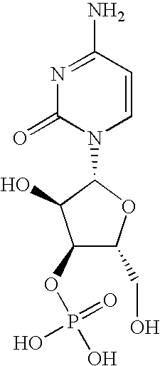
N1(C2C(O)C(OP(O)(=O)O)C(CO)O2)C=CC(N)=NC1=O
